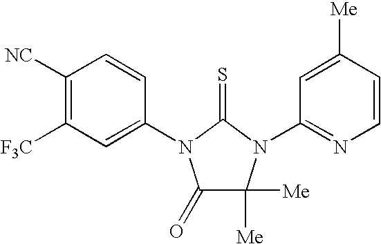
C1([NC])=C([F3C])C=C(N2C(=O)C([Me])([Me])N(C3=NC=CC([Me])=C3)C2=S)C=C1
